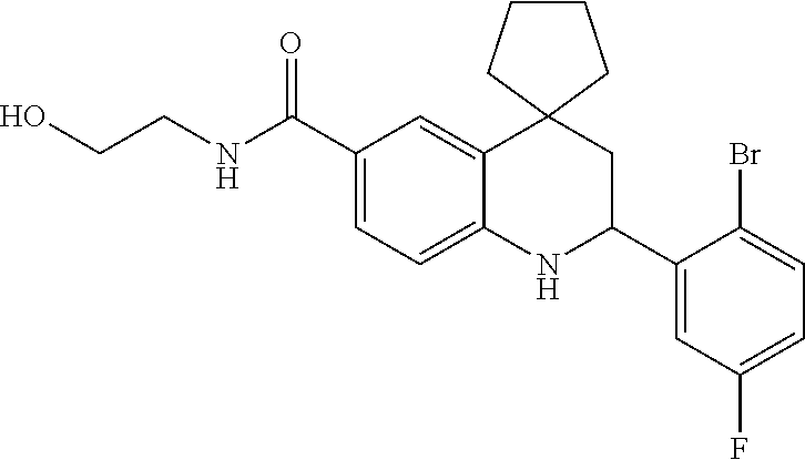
C1(C(NCCO)=O)=CC=C2C(=C1)C1(CC(C3=CC(F)=CC=C3Br)N2)CCCC1
